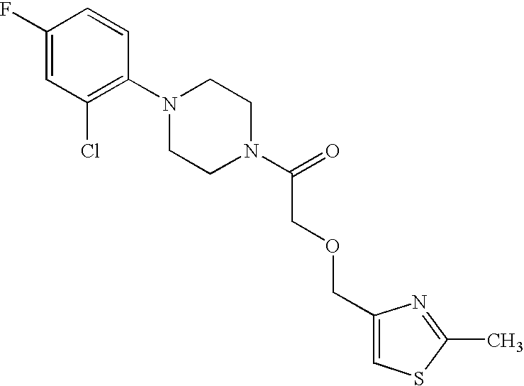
C1(F)=CC(Cl)=C(N2CCN(C(=O)COCC3=CSC(C)=N3)CC2)C=C1
